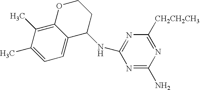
C1=C(C)C(C)=C2C(=C1)C(NC1=NC([CH2CH2CH3])=NC(N)=N1)CCO2
